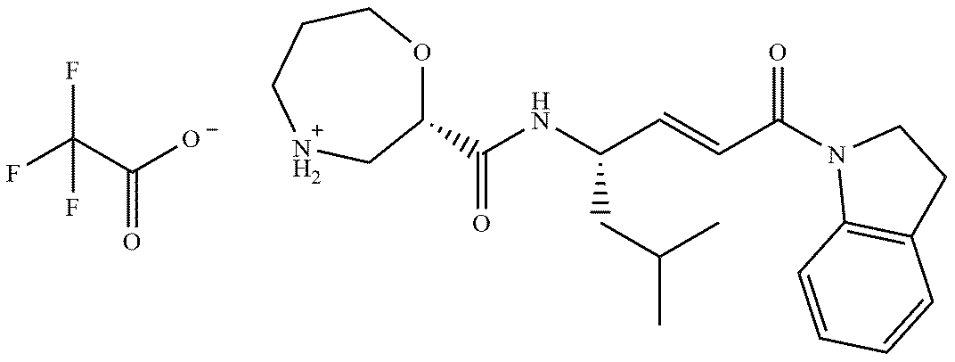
FC(C([O-])=O)(F)F.C1(C(NC(C=CC(N2C3=C(CC2)C=CC=C3)=O)CC(C)C)=O)OCCC[N    H2]C1
